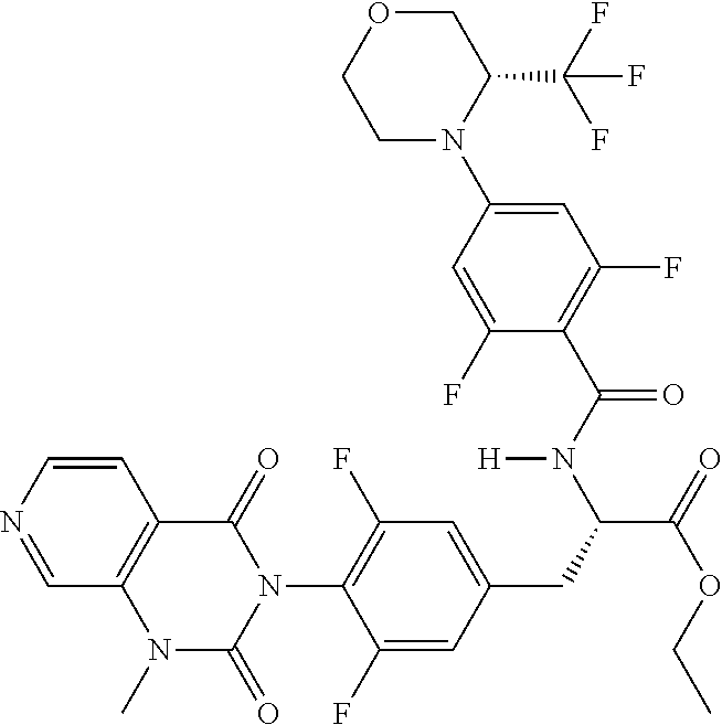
C1=NC=CC2=C1N(C)C(=O)N(C1=C(F)C=C(CC(C(=O)OCC)N(C(C3=C(F)C=C(N4C(C(F)(F)F)COCC4)C=C3F)=O)[H])C=C1F)C2=O
